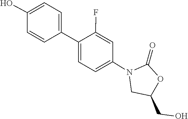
O=C1OC(CO)CN1C1=CC=C(C2=CC=C(O)C=C2)C(F)=C1
